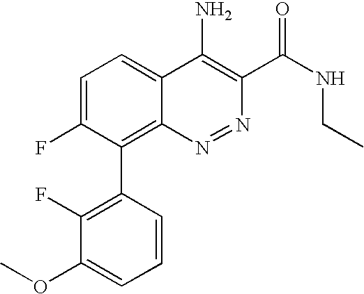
C1(F)=C(C2=C3C(=CC=C2F)C(N)=C(C(NCC)=O)N=N3)C=CC=C1OC
